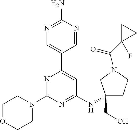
N1=C(N)N=CC(C2=CC(NC3(CO)CCN(C(C4(F)CC4)=O)C3)=NC(N3CCOCC3)=N2)=C1
